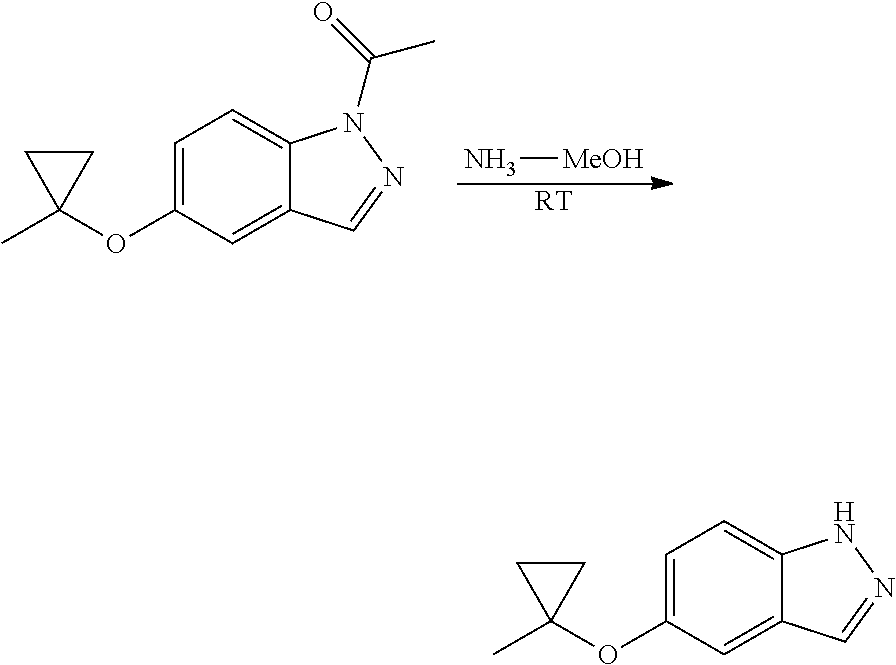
N[MeOH].[RT].C1=C(OC2(C)CC2)C=C2C(=C1)N(C(=O)C)N=C2.C1=C(OC2(C)CC2)C=C2C(=C1)NN=C2
